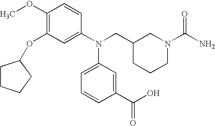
C1(OC)=C(OC2CCCC2)C=C(N(CC2CCCN(C(N)=O)C2)C2=CC=CC(C(O)=O)=C2)C=C1
